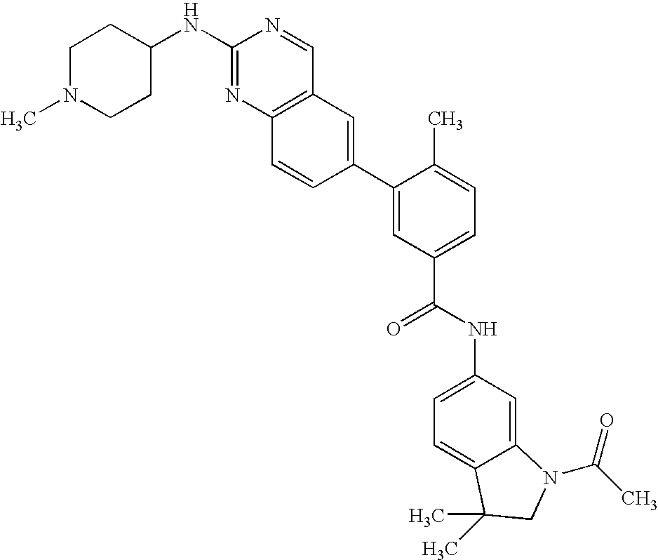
C1(NC2CCN(C)CC2)=NC2=C(C=N1)C=C(C1=CC(C(NC3=CC=C4C(=C3)N(C(C)=O)CC4(C)C)=O)=CC=C1C)C=C2
